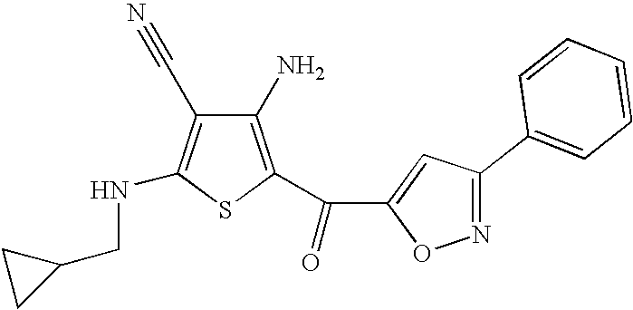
C1(N)=C(C(C2=CC(C3=CC=CC=C3)=NO2)=O)SC(NCC2CC2)=C1C#N
